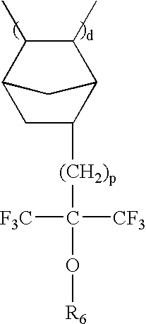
C1C([(CH2)p]C(O[R6])([CF3])[F3C])C2C(C)C(C)C1C2
